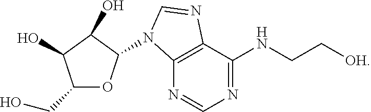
C1(CO)OC(N2C3=C(C(NCC[OH])=NC=N3)N=C2)C(O)C1O
